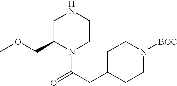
N1CC(COC)N(C(CC2CCN([BOC])CC2)=O)CC1
